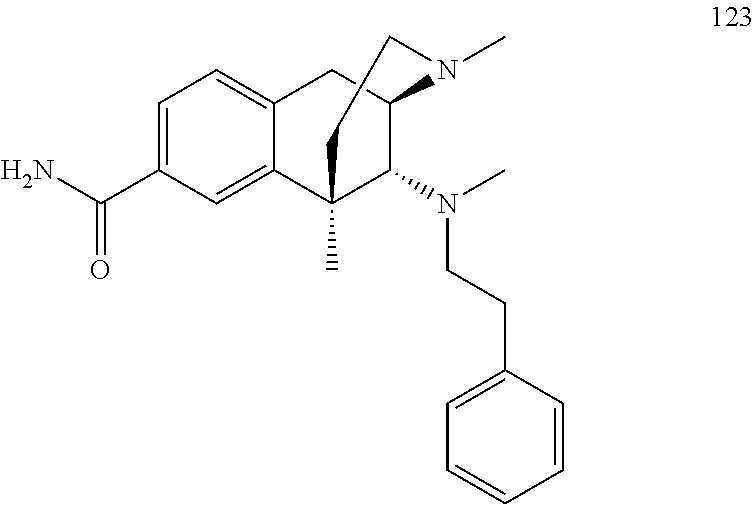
C1=C(C(N)=O)C=C2C(=C1)CC1C(N(CCC3=CC=CC=C3)C)C2(C)CCN1C
